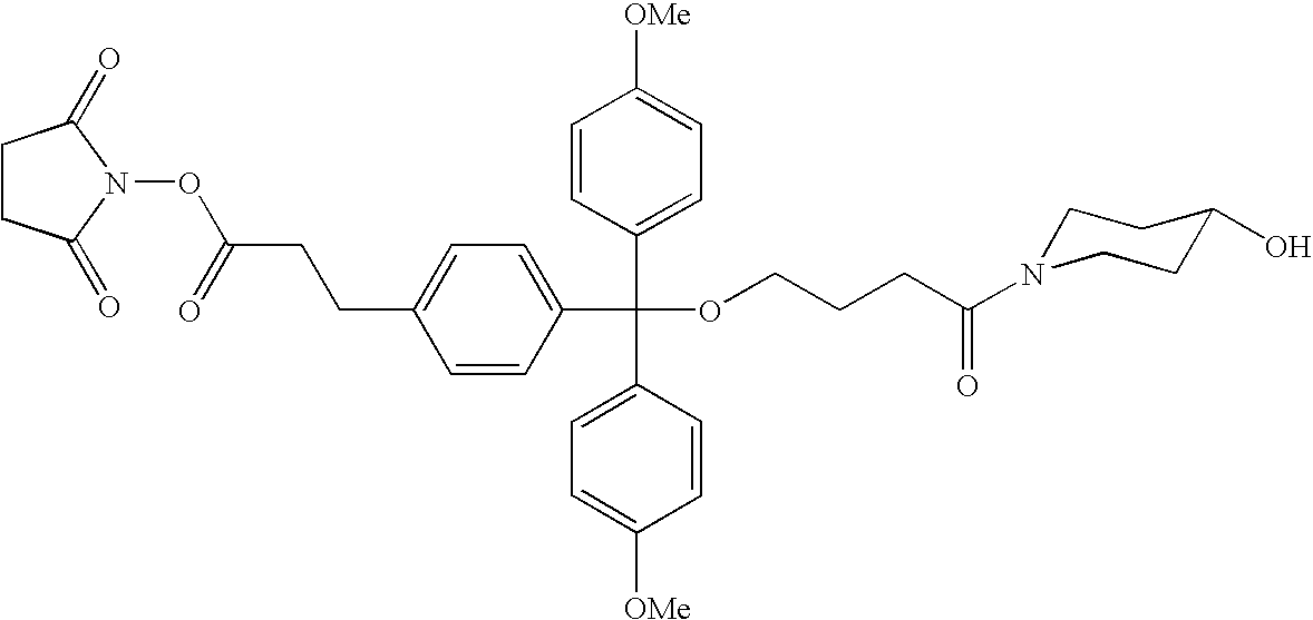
C1CC(=O)N(OC(CCC2=CC=C(C(C3=CC=C([OMe])C=C3)(C3=CC=C([OMe])C=C3)OCCCC(=O)N3CCC(O)CC3)C=C2)=O)C1=O
